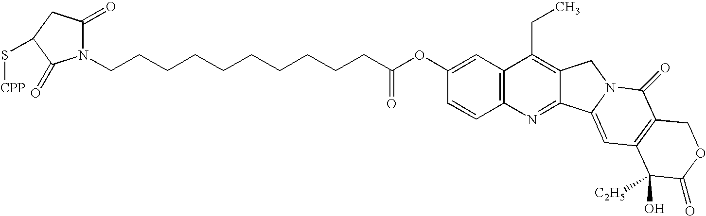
C1=CC2=C(C=C1OC(CCCCCCCCCCN1C(=O)CC(S[CPP])C1=O)=O)C(CC)=C1C(=N2)C2=CC3=C(C(=O)N2C1)COC(=O)C3([C2H5])O
